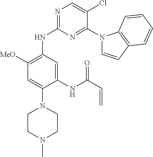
N1=C(NC2=C([MeO])C=C(N3CCN(C)CC3)C(NC(C=C)=O)=C2)N=C(N2C=CC3=C2C=CC=C3)C(Cl)=C1
